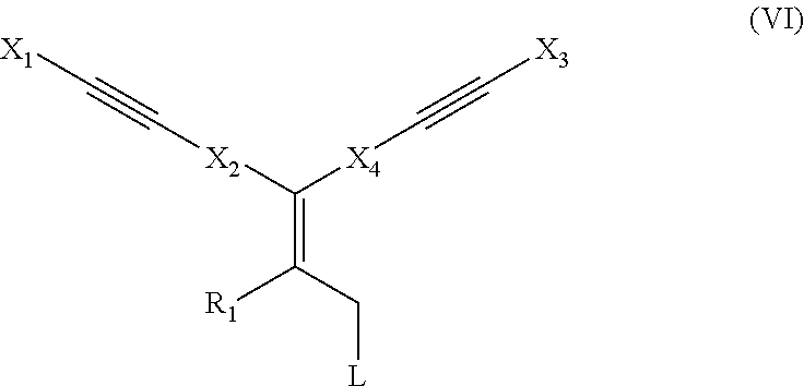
C(=C([X2]C#C[X1])[X4]C#C[X3])(C[L])[R1]
